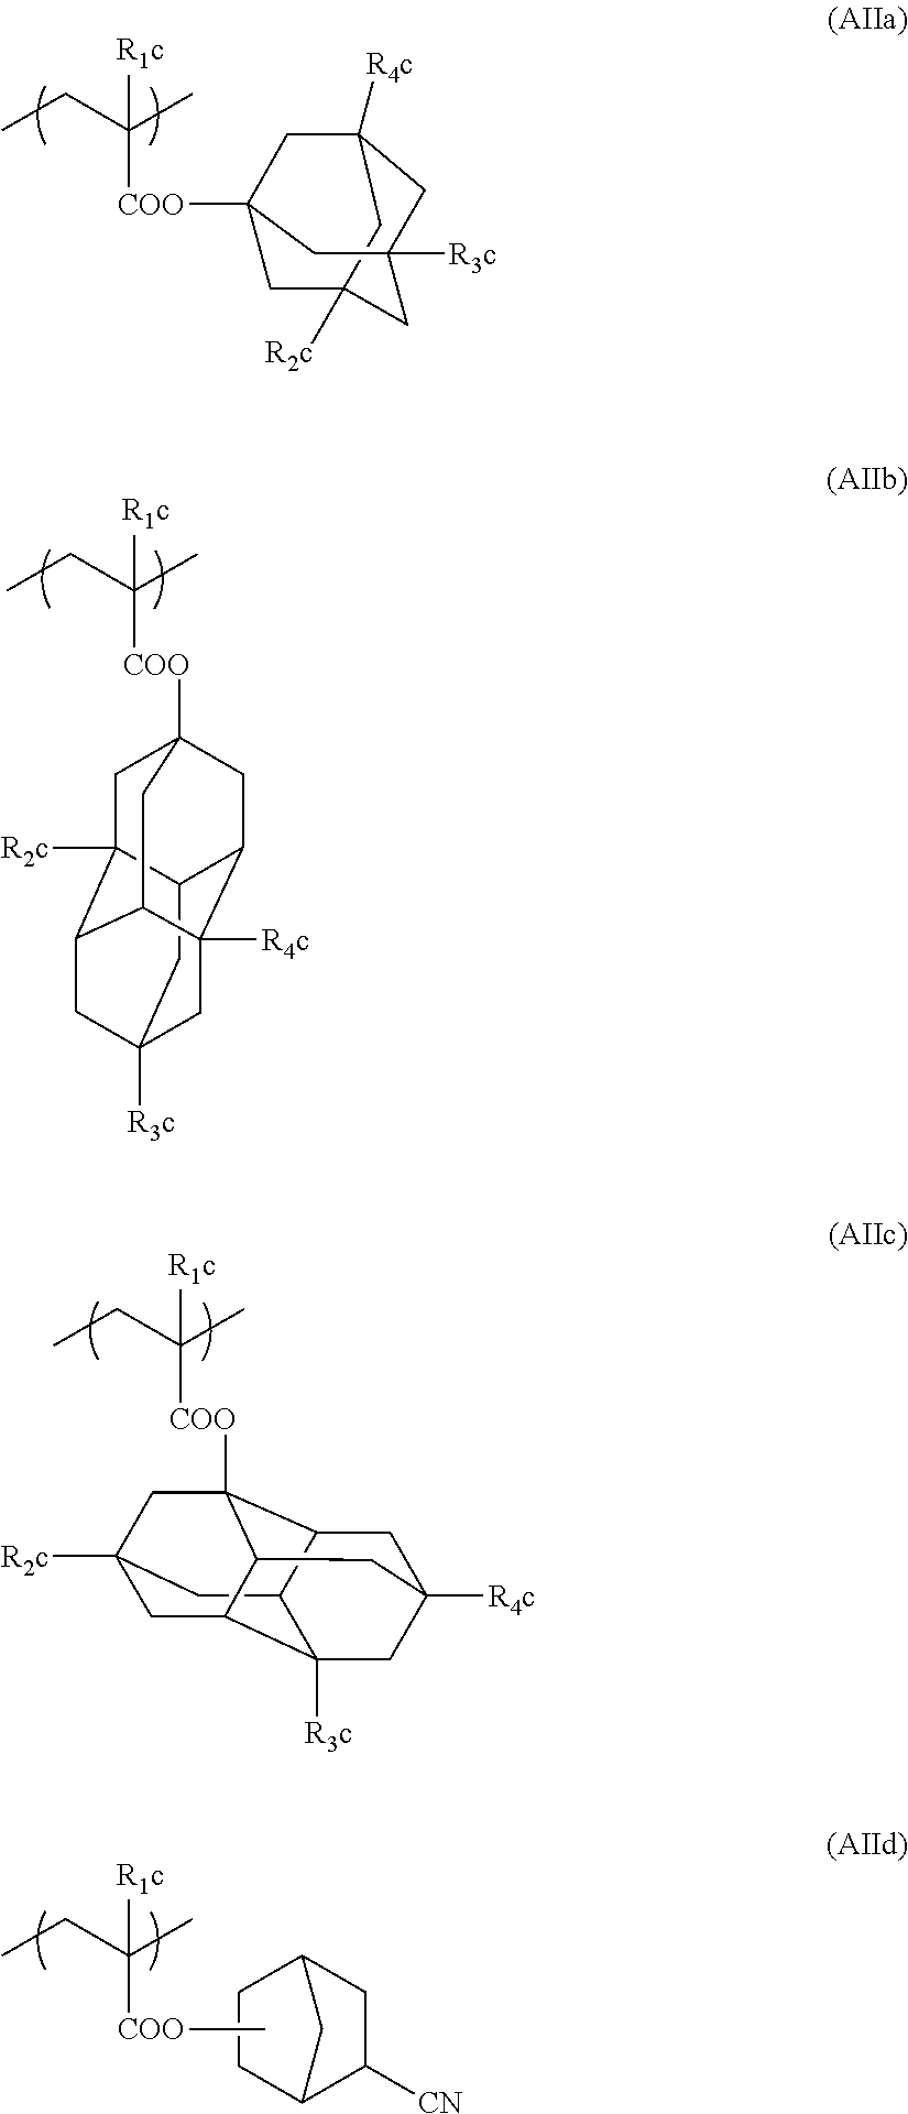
C1C2([R2c])CC3([R3c])CC([R4c])(CC1([COO]C(C)(CC)[R1c])C3)C2.C1C2([R2c])C3CC4([R3c])CC5([R4c])C(CC1([COO]C(C)(CC)[R1c])CC35)C2C4.C1C2C3C4([R3c])CC1([R4c])CC1C4CC([R2c])(CC21[COO]C(C)(CC)[R1c])C3.C12C([CN])CC(C1)CC2.[COO](C(C)(CC)[R1c])C
